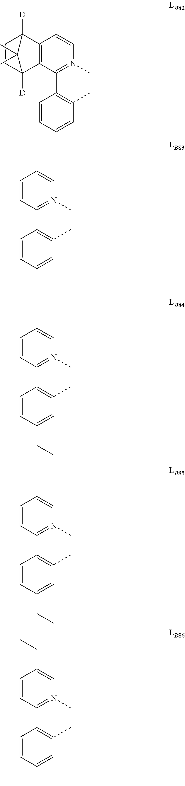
C12=C(C(C3=C(C)C=CC=C3)=N(C)C=C1)C1([D])CCC2([D])C1(C)C.C1=CC(C2=C(C)C=C(C)C=C2)=N(C)C=C1C.C1=CC(C2=C(C)C=C(CC)C=C2)=N(C)C=C1C.C1=CC(C2=C(C)C=C(CC)C=C2)=N(C)C=C1C.C1=CC(C2=C(C)C=C(C)C=C2)=N(C)C=C1CC
